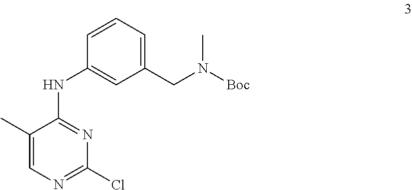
C1(C)=CN=C(Cl)N=C1NC1=CC(CN([Boc])C)=CC=C1
